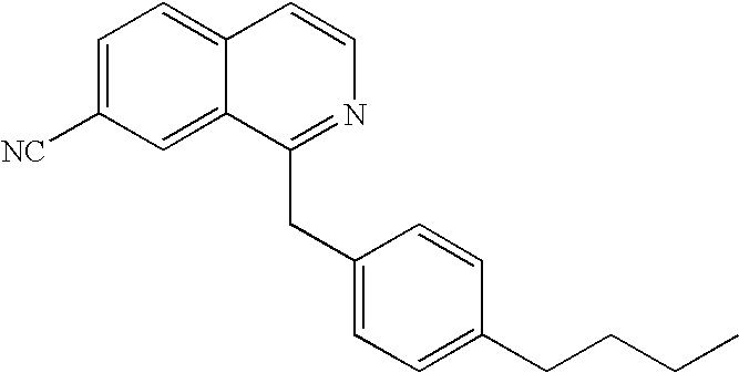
C1=C([NC])C=C2C(=C1)C=CN=C2CC1=CC=C(CCCC)C=C1
